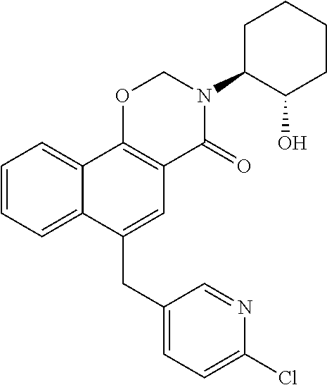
C1(CC2=CC3=C(C4=CC=CC=C24)OCN(C2C(O)CCCC2)C3=O)=CC=C(Cl)N=C1
